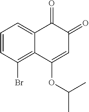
C1=CC(Br)=C2C(=C1)C(=O)C(=O)C=C2OC(C)C
